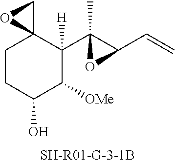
C1CC(O)C([OMe])C(C2(C)C(C=C)O2)([H])C12CO2
